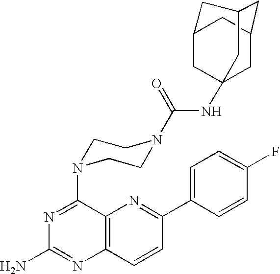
C12=C(C=CC(C3=CC=C(F)C=C3)=N1)N=C(N)N=C2N1CCN(C(NC23CC4CC(C2)CC(C3)C4)=O)CC1
